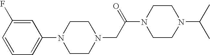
C1(N2CCN(CC(N3CCN(C(C)C)CC3)=O)CC2)=CC=CC(F)=C1
